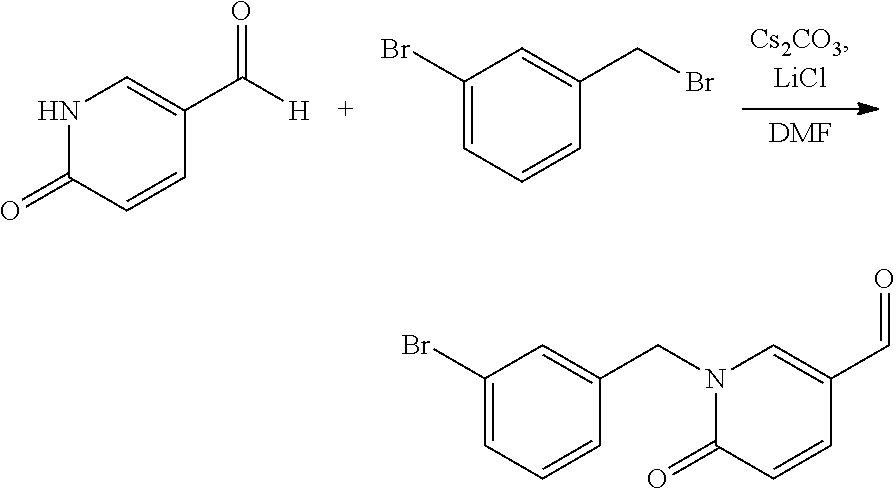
[DMF].N1C(=O)C=CC(C(=O)[H])=C1.C1(Br)=CC=CC(CBr)=C1.C1(Br)=CC=CC(CN2C=C(C=O)C=CC2=O)=C1
